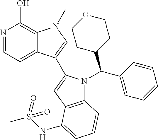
N1=CC=C2C(=C1O)N(C)C=C2C1=CC2=C(N1C(C1=CC=CC=C1)C1CCOCC1)C=CC=C2NS(C)(=O)=O
